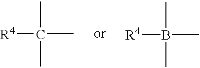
CC(C)([R4])C.CB(C)([R4])C
